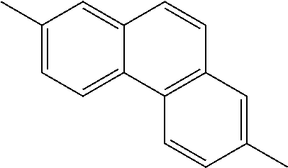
C12=CC=C(C)C=C1C=CC1=C2C=CC(C)=C1
